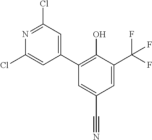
C1=C(C(F)(F)F)C(O)=C(C2=CC(Cl)=NC(Cl)=C2)C=C1C#N
